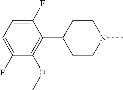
C1(F)=CC=C(F)C(OC)=C1C1CCN(C)CC1
